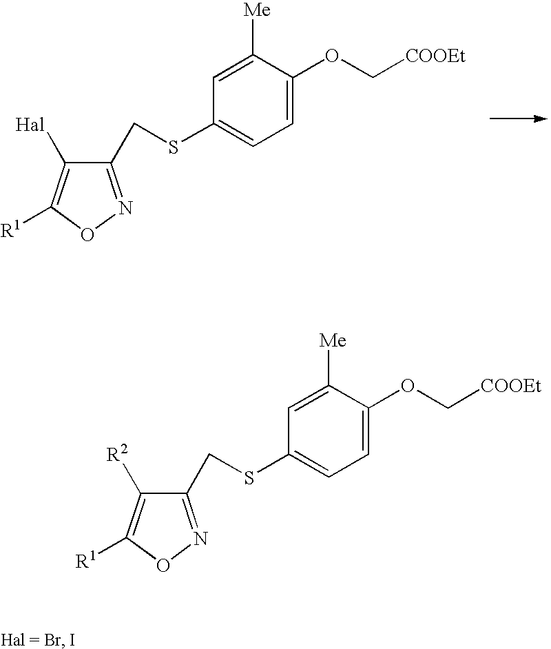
C1=C([Me])C(OC[COOEt])=CC=C1SCC1=NOC([R1])=C1[Hal].C1=C([Me])C(OC[COOEt])=CC=C1SCC1=NOC([R1])=C1[R2]
